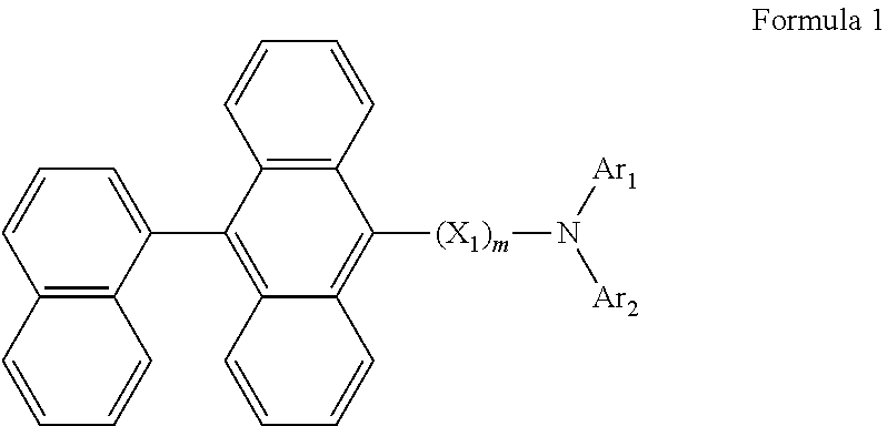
C1(C2=C3C(=C([(X1)m]N([Ar2])[Ar1])C4=C2C=CC=C4)C=CC=C3)=CC=CC2=C1C=CC=C2
